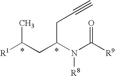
[R1]C(CC(N(C([R9])=O)[R8])CC#C)C
